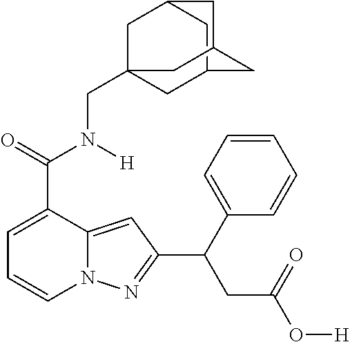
C1=C(C(=O)N([H])CC23CC4CC(C2)CC(C4)C3)C2=CC(C(CC(O[H])=O)C3=CC=CC=C3)=NN2C=C1
